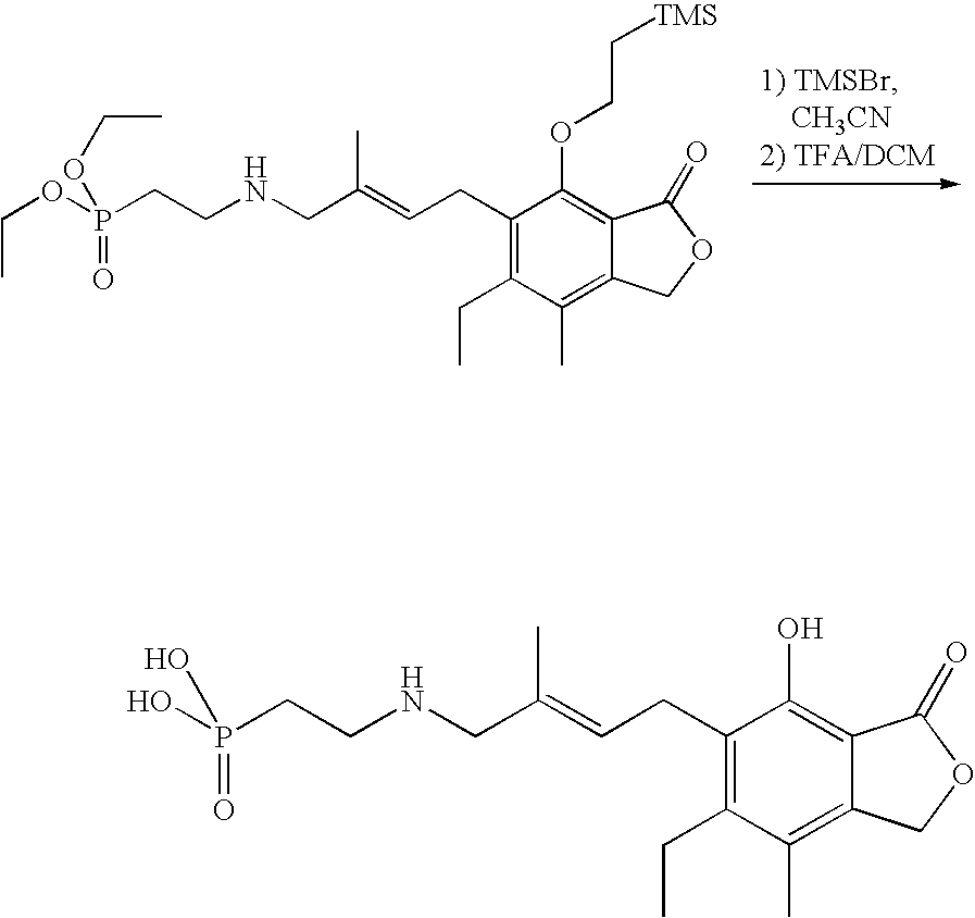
C1(CC=C(CNCCP(O)(=O)O)C)=C(CC)C(C)=C2C(=C1O)C(=O)OC2.C1(CC=C(CNCCP(OCC)(=O)OCC)C)=C(CC)C(C)=C2C(=C1OCC[TMS])C(=O)OC2
